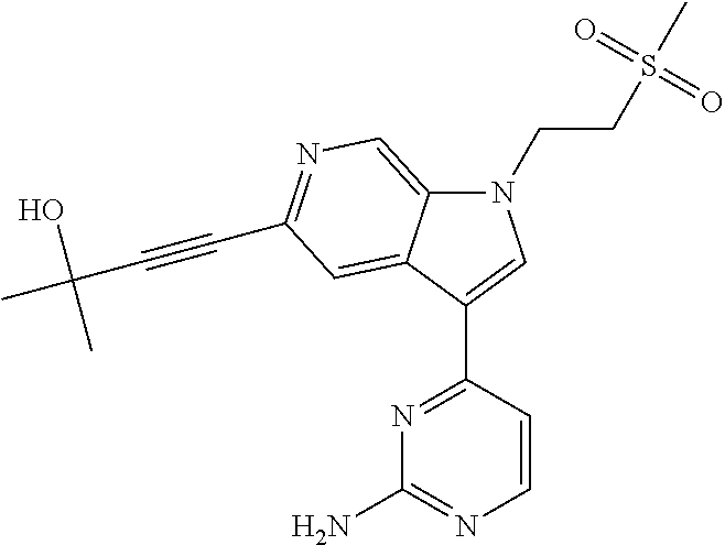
N1(CCS(C)(=O)=O)C2=CN=C(C#CC(C)(O)C)C=C2C(C2=NC(N)=NC=C2)=C1
